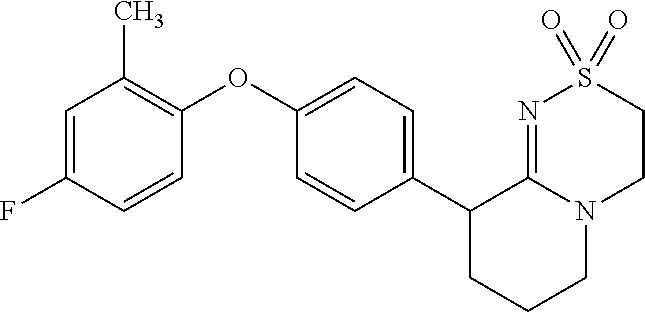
C1(OC2=C(C)C=C(F)C=C2)=CC=C(C2CCCN3C2=NS(=O)(=O)CC3)C=C1
